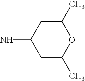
C1C(C)OC(C)CC1N
